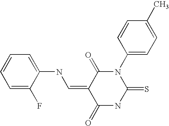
O=C1C(=CNC2=CC=CC=C2F)C(=O)NC(=S)N1C1=CC=C(C)C=C1
